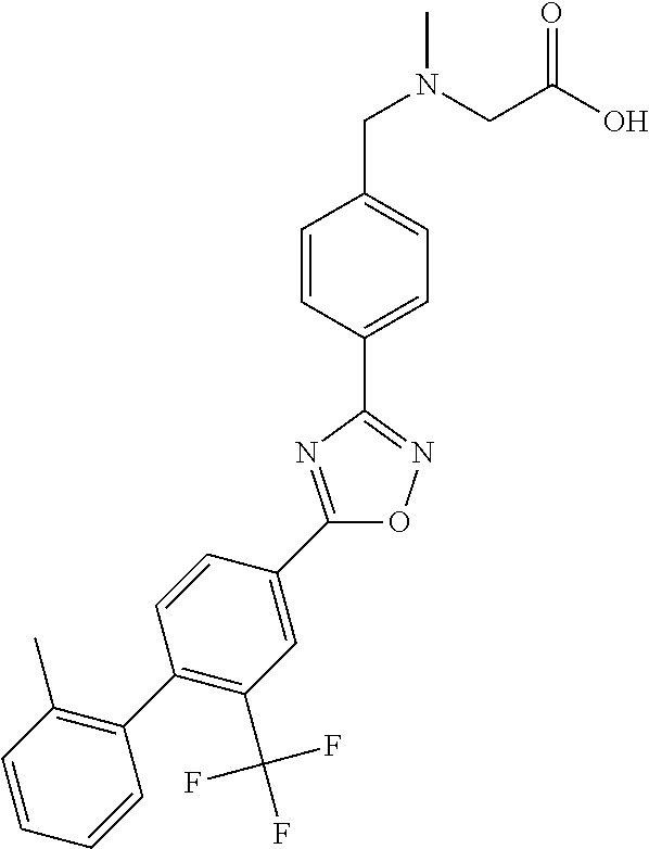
C1=CC(C2=NOC(C3=CC(C(F)(F)F)=C(C4=C(C)C=CC=C4)C=C3)=N2)=CC=C1CN(CC(O)=O)C
